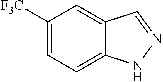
C1([F3C])=CC=C2C(=C1)C=N[N H]2
